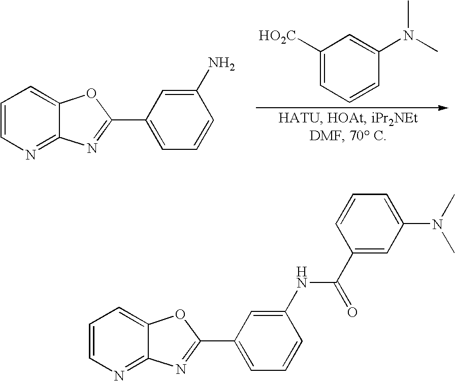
C1([HO2C])=CC=CC(N(C)C)=C1.C1=CN=C2C(=C1)OC(C1=CC=CC(N)=C1)=N2.C1=CN=C2C(=C1)OC(C1=CC=CC(NC(C3=CC(N(C)C)=CC=C3)=O)=C1)=N2
